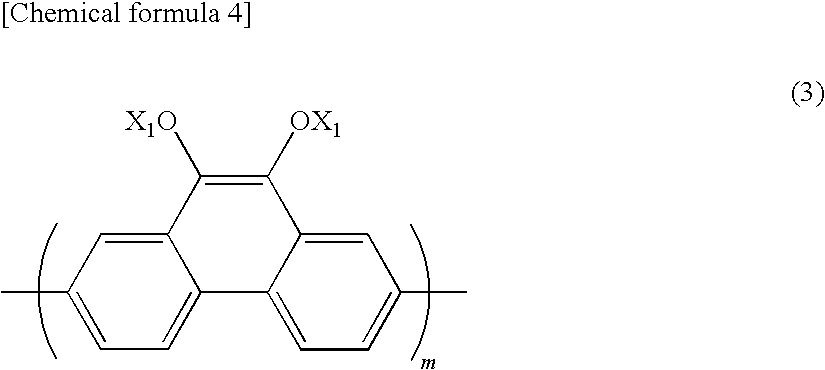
C12=CC(C)=CC=C1C1=CC=C(C)C=C1C([X1O])=C2[OX1]
